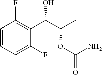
C1=CC=C(F)C(C(C(C)OC(=O)N)O)=C1F
